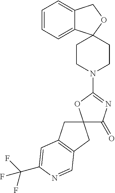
C1=CC=C2C(=C1)COC21CCN(C2=NC(=O)C3(O2)CC2=C(C3)C=NC(C(F)(F)F)=C2)CC1
